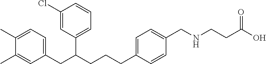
C1(C)=CC=C(CC(CCCC2=CC=C(CNCCC(O)=O)C=C2)C2=CC=CC(Cl)=C2)C=C1C
